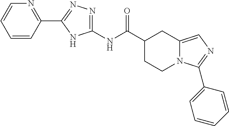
C1=CC(C2=NN=C(NC(=O)C3CCN4C(=CN=C4C4=CC=CC=C4)C3)N2)=NC=C1
